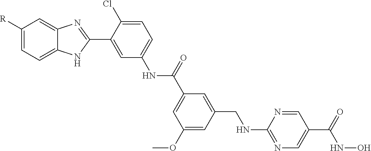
C1([R])=CC=C2C(=C1)N=C(C1=CC(NC(C3=CC(OC)=CC(CNC4=NC=C(C(=O)NO)C=N4)=C3)=O)=CC=C1Cl)N2
